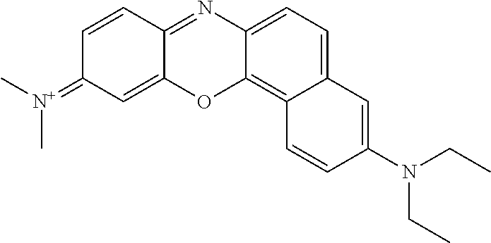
CCN(C1=CC2=CC=C3N=C4C=CC(=[N+](C)C)C=C4OC3=C2C=C1)CC
